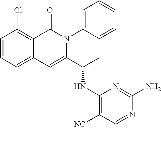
C1(Cl)=C2C(=CC=C1)C=C(C(C)NC1=C([NC])C(C)=NC(N)=N1)N(C1=CC=CC=C1)C2=O
